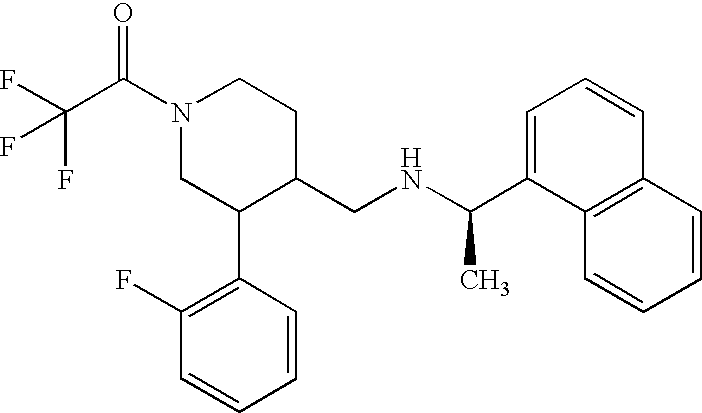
C1(C(NCC2CCN(C(C(F)(F)F)=O)CC2C2=C(F)C=CC=C2)C)=CC=CC2=C1C=CC=C2
